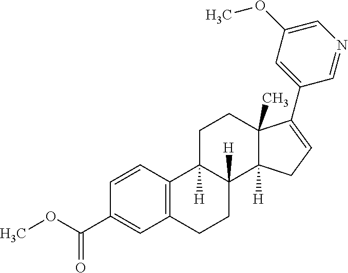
C1=CC(C(OC)=O)=CC2=C1C1([H])C([H])(CC2)C2([H])C(C)(CC1)C(C1=CC(OC)=CN=C1)=CC2
